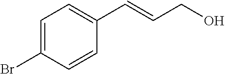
C1=C(Br)C=CC(C=CCO)=C1
